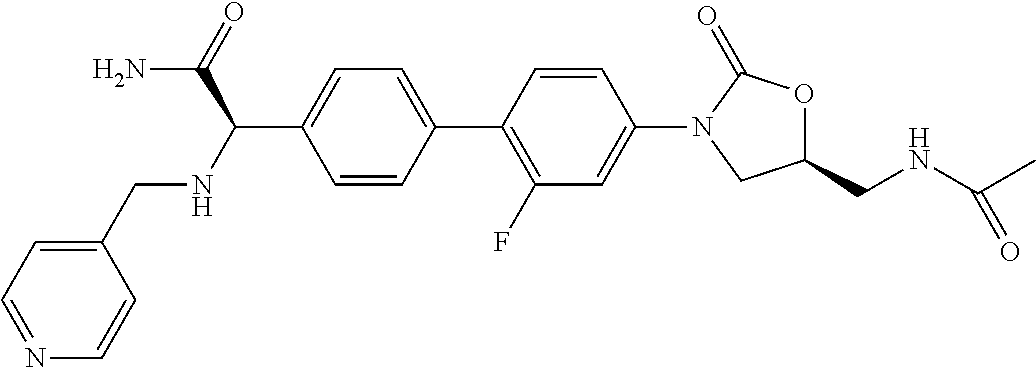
C1(C(C(N)=O)NCC2=CC=NC=C2)=CC=C(C2=C(F)C=C(N3CC(CNC(C)=O)OC3=O)C=C2)C=C1
